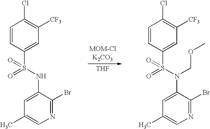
[THF].C1=CC(S(=O)(=O)NC2=CC(C)=CN=C2Br)=CC([CF3])=C1Cl.C1=CC(S(=O)(=O)N(C2=CC(C)=CN=C2Br)COC)=CC([CF3])=C1Cl
